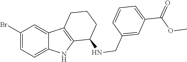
C1(Br)=CC=C2C(=C1)C1=C(N2)C(NCC2=CC(C(OC)=O)=CC=C2)CCC1
